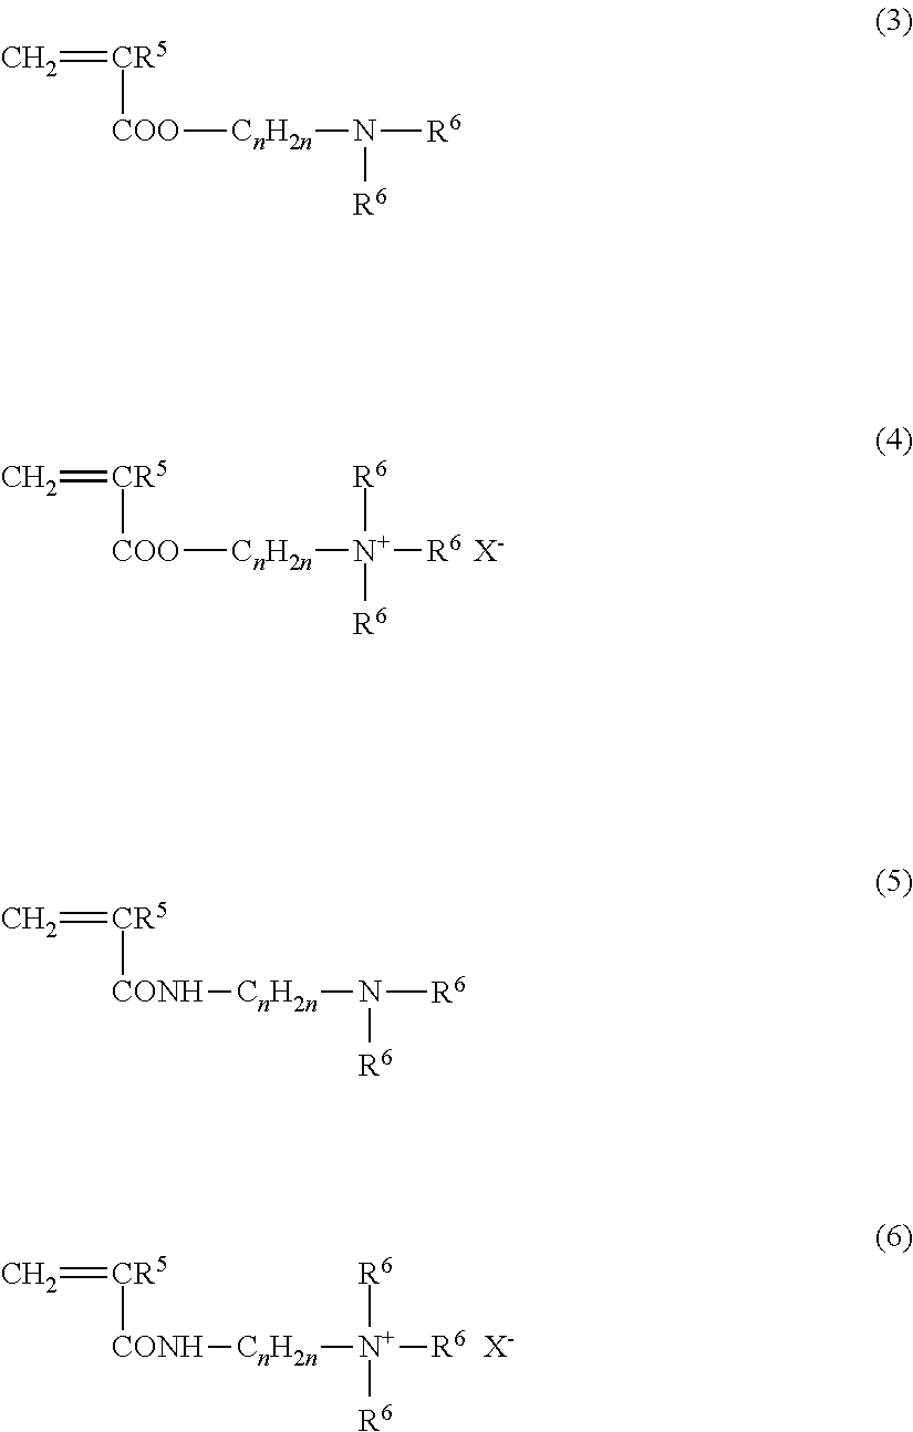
C=[CR5][COO][CnH2n][N+]([R6])([R6])[R6].[X-].C=[CR5][CONH][CnH2n][N+]([R6])([R6])[R6].[X-].C=[CR5][COO][CnH2n]N([R6])[R6].C=[CR5][CONH][CnH2n]N([R6])[R6]
